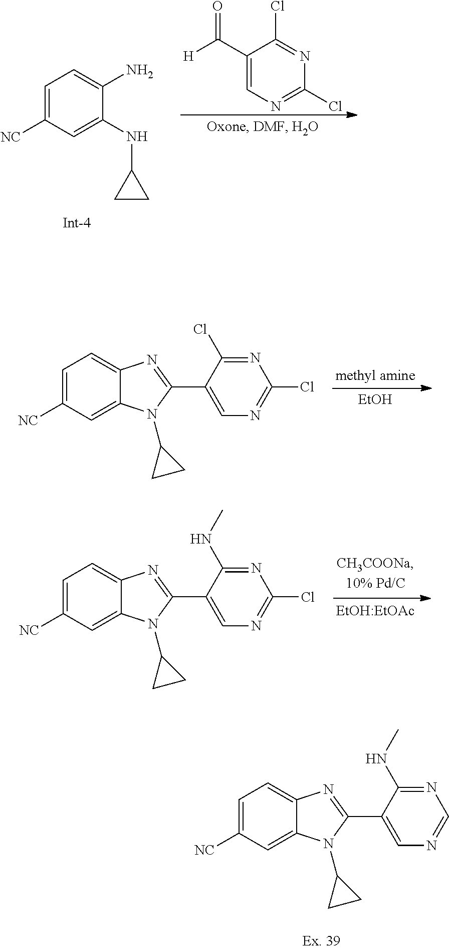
C1=C([NC])C=C2C(=C1)N=C(C1=CN=C(Cl)N=C1Cl)N2C1CC1.[EtOH].C1=C([NC])C=C2C(=C1)N=C(C1=CN=C(Cl)N=C1NC)N2C1CC1.[EtOH:EtOAc].C1=C([NC])C=C2C(=C1)N=C(C1=CN=CN=C1NC)N2C1CC1.C1=C([NC])C=C(NC2CC2)C(N)=C1.N1=C(Cl)C(C([H])=O)=CN=C1Cl
